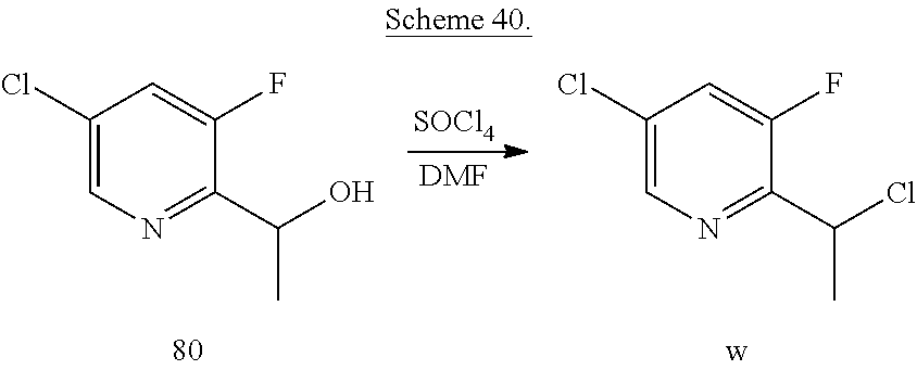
C1(Cl)=CN=C(C(Cl)C)C(F)=C1.C1(Cl)=CN=C(C(O)C)C(F)=C1.[DMF].[SOCl4]
